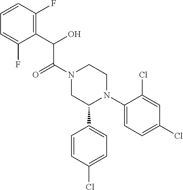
C1=CC(F)=C(C(O)C(N2CC(C3=CC=C(Cl)C=C3)N(C3=CC=C(Cl)C=C3Cl)CC2)=O)C(F)=C1
